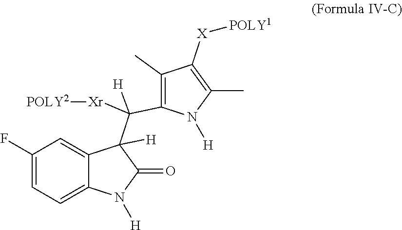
C1(F)=CC=C2C(=C1)C(C(C1=C(C)C([X][POLY1])=C(C)N1[H])([Xr][POLY2])[H])([H])C(=O)N2[H]
